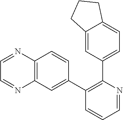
C12=CC(C3=C(C4=CC5=C(C=C4)N=CC=N5)C=CC=N3)=CC=C1CCC2
